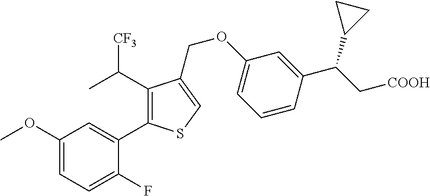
C1(C(C)[CF3])=C(C2=CC(OC)=CC=C2F)SC=C1COC1=CC=CC(C(C[COOH])C2CC2)=C1
